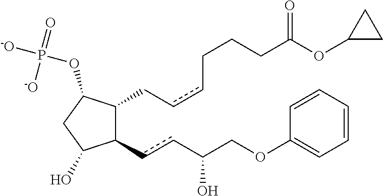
C1(ccC(COC2=CC=CC=C2)O)C(CccCCCC(OC2CC2)=O)C(OP([-O])(=O)[-O])CC1O
